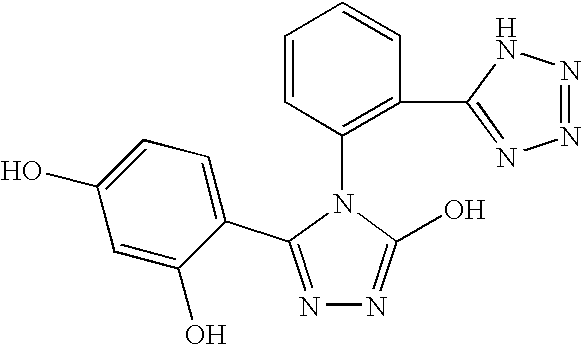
N1=C(C2=CC=C(O)C=C2O)N(C2=C(C3=NN=NN3)C=CC=C2)C(O)=N1
